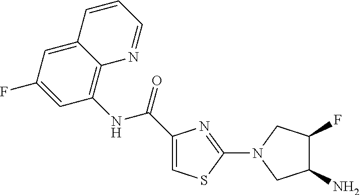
C12=CC(F)=CC(NC(=O)C3=CSC(N4CC(N)C(F)C4)=N3)=C1N=CC=C2
